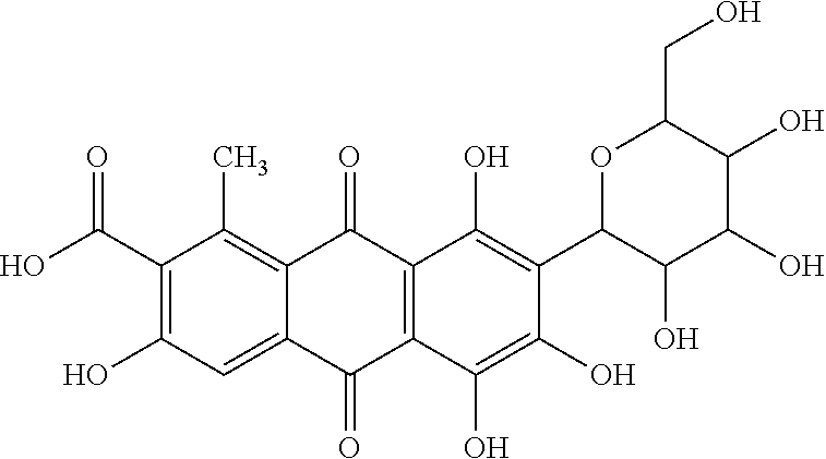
C1(C2OC(CO)C(O)C(O)C2O)=C(O)C2=C(C(O)=C1O)C(=O)C1=CC(O)=C(C(O)=O)C(C)=C1C2=O
